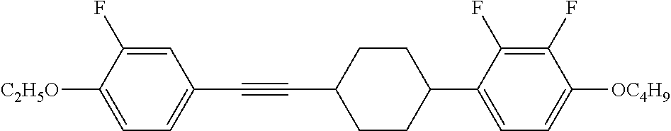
C1=C(F)C([C2H5O])=CC=C1C#CC1CCC(C2=CC=C([OC4H9])C(F)=C2F)CC1
